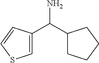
C(C1CCCC1)(N)C1=CSC=C1
